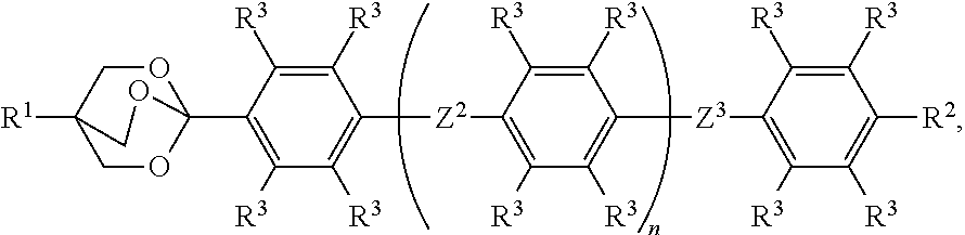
C1OC2(C3=C([R3])C([R3])=C([Z2]C4=C([R3])C([R3])=C([Z3]C5=C([R3])C([R3])=C([R2])C([R3])=C5[R3])C([R3])=C4[R3])C([R3])=C3[R3])OCC1([R1])CO2
